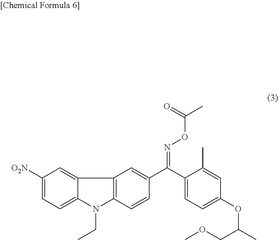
C1([O2N])=CC=C2C(=C1)C1=C(N2CC)C=CC(C(C2=CC=C(OC(C)COC)C=C2C)=NOC(C)=O)=C1
